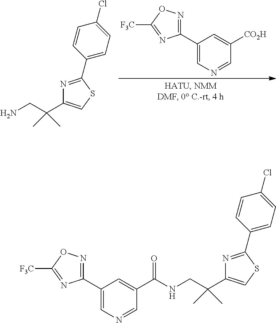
C1(C2=NC(C(CN)(C)C)=CS2)=CC=C(Cl)C=C1.C1(C2=NOC([F3C])=N2)=CN=CC([CO2H])=C1.C1(C2=NC(C(CNC(C3=CC(C4=NOC([F3C])=N4)=CN=C3)=O)(C)C)=CS2)=CC=C(Cl)C=C1
